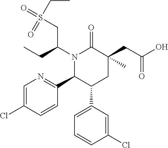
C1=C(Cl)C=CC(C2C(C3=CC=CC(Cl)=C3)CC(C)(CC(O)=O)C(=O)N2C(CC)CS(=O)(CC)=O)=N1
